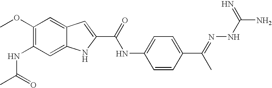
C1(OC)=C(NC(C)=O)C=C2C(=C1)C=C(C(=O)NC1=CC=C(C(=NNC(N)=N)C)C=C1)N2
